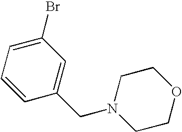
C1(Br)=CC=CC(CN2CCOCC2)=C1
